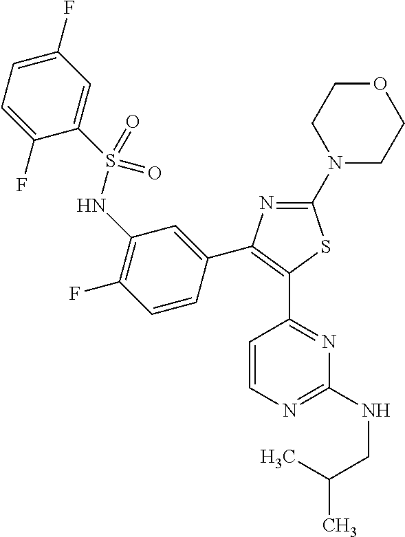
C1=C(F)C=C(S(NC2=C(F)C=CC(C3=C(C4=NC(NCC(C)C)=NC=C4)SC(N4CCOCC4)=N3)=C2)(=O)=O)C(F)=C1
